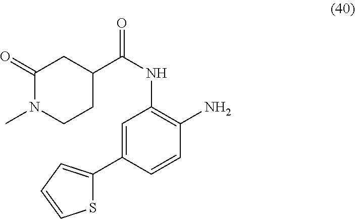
C1(=O)N(C)CCC(C(NC2=C(N)C=CC(C3=CC=CS3)=C2)=O)C1
